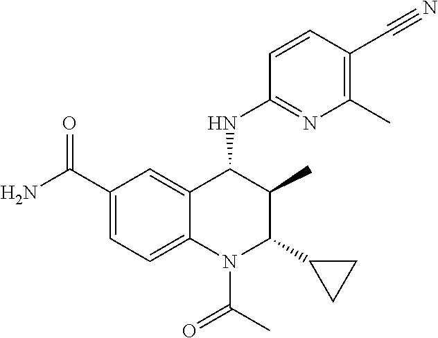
C12=CC(C(N)=O)=CC=C1N(C(C)=O)C(C1CC1)C(C)C2NC1=NC(C)=C(C#N)C=C1
